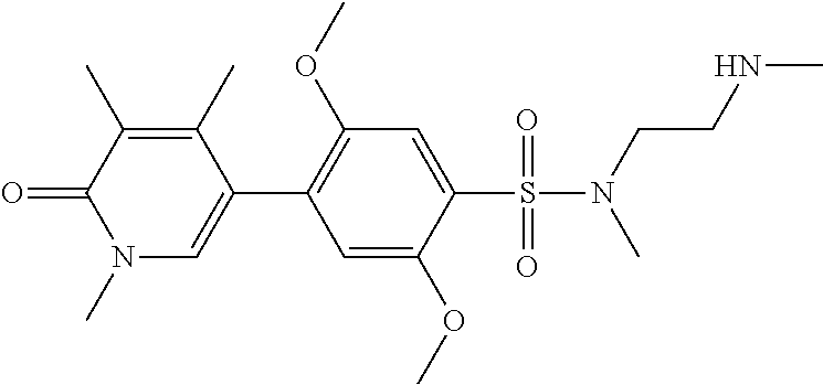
C1=C(OC)C(S(=O)(=O)N(C)CCNC)=CC(OC)=C1C1=CN(C)C(=O)C(C)=C1C
